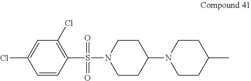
C1(S(N2CCC(N3CCC(C)CC3)CC2)(=O)=O)=C(Cl)C=C(Cl)C=C1
